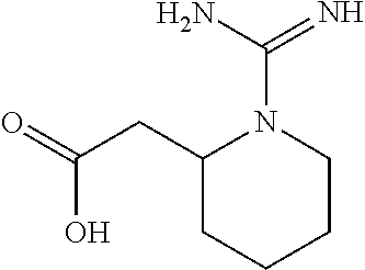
N1(C(N)=N)CCCCC1CC(=O)O
